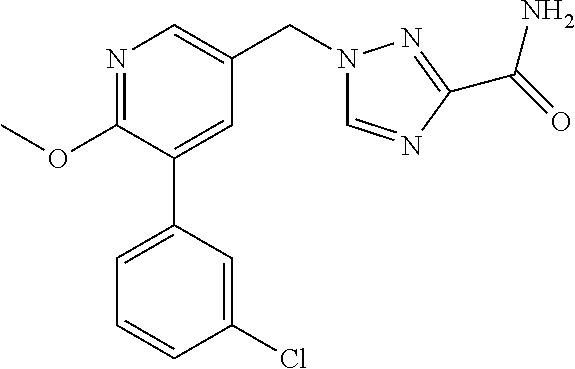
C1(OC)=NC=C(CN2C=NC(C(=O)N)=N2)C=C1C1=CC=CC(Cl)=C1
